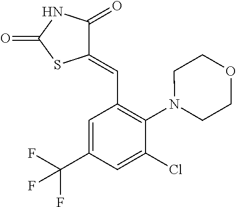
C1(=CC2=C(N3CCOCC3)C(Cl)=CC(C(F)(F)F)=C2)C(=O)NC(=O)S1
